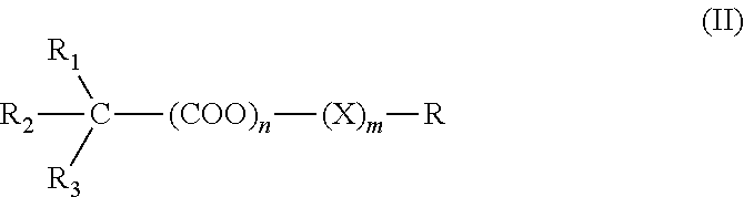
C([(COO)n][(X)m][R])([R3])([R1])[R2]
